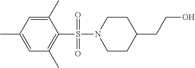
C1N(S(C2=C(C)C=C(C)C=C2C)(=O)=O)CCC(CCO)C1
